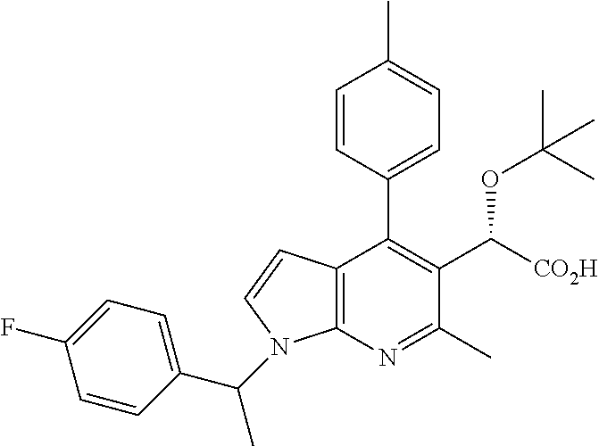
C12=C(N=C(C)C(C([CO2H])OC(C)(C)C)=C1C1=CC=C(C)C=C1)N(C(C1=CC=C(F)C=C1)C)C=C2
